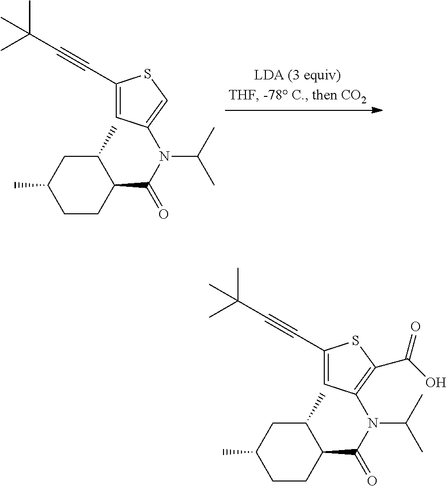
C1(C#CC(C)(C)C)=CC(N(C(C)C)C(=O)C2C(C)CC(C)CC2)=C(C(O)=O)S1.C1(C#CC(C)(C)C)=CC(N(C(C)C)C(=O)C2C(C)CC(C)CC2)=CS1
